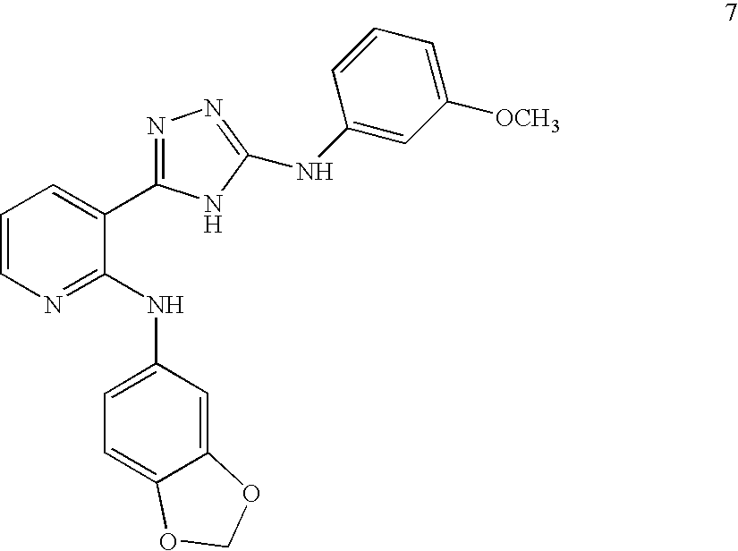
C1=CN=C(NC2=CC=C3C(=C2)OCO3)C(C2=NN=C(NC3=CC([OCH3])=CC=C3)N2)=C1
